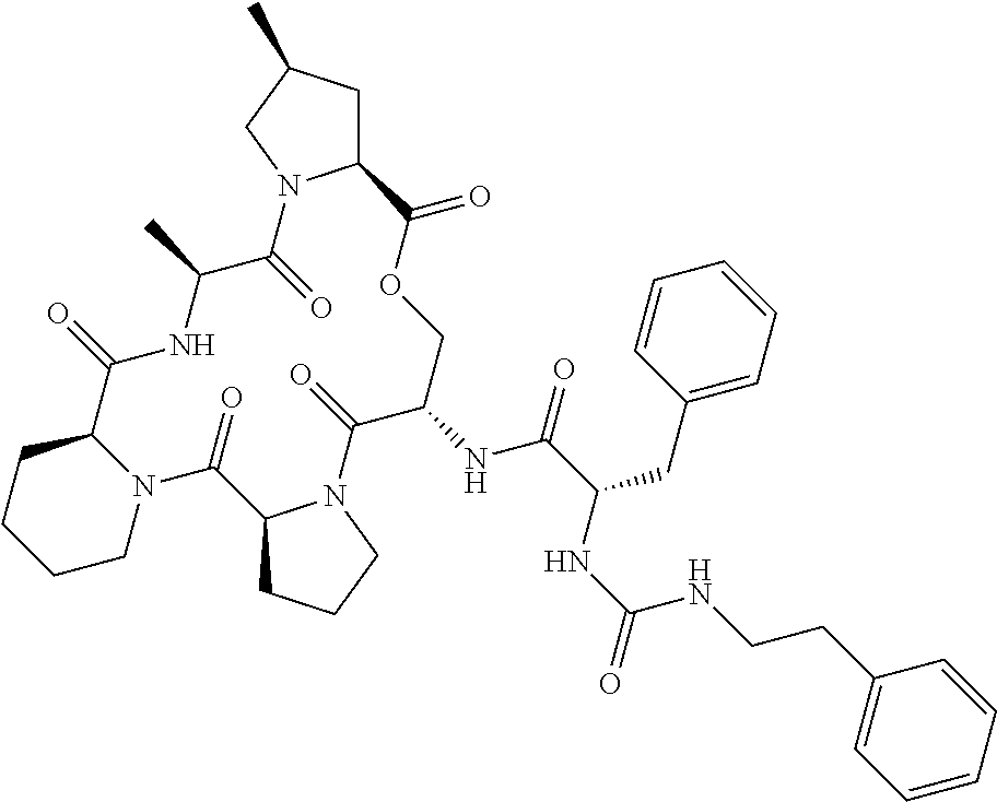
C12CC(C)CN1C(=O)C(C)NC(=O)C1CCCCN1C(=O)C1CCCN1C(=O)C(NC(=O)C(CC1=CC=CC=C1)NC(=O)NCCC1=CC=CC=C1)COC2=O
